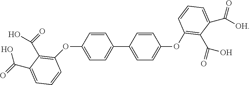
C1=C(OC2=C(C(O)=O)C(C(O)=O)=CC=C2)C=CC(C2=CC=C(OC3=C(C(O)=O)C(C([OH])=O)=CC=C3)C=C2)=C1
